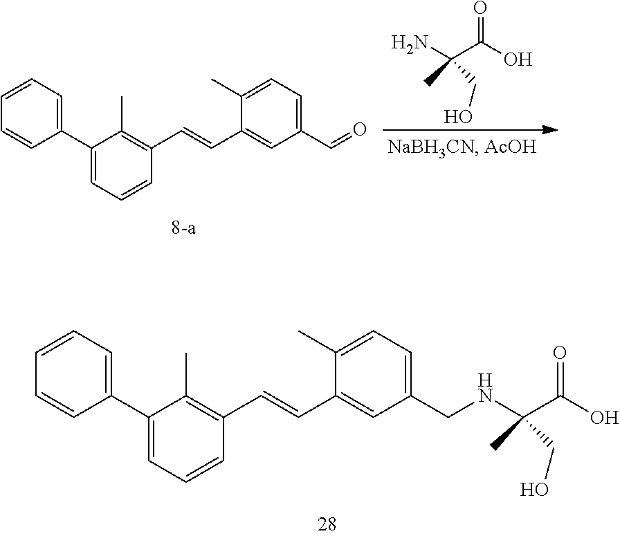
C1=CC(C2=CC=CC(C=CC3=CC(CNC(C(=O)O)(C)CO)=CC=C3C)=C2C)=CC=C1.NC(C(=O)O)(C)CO.C1=CC(C2=CC=CC(C=CC3=CC(C=O)=CC=C3C)=C2C)=CC=C1
